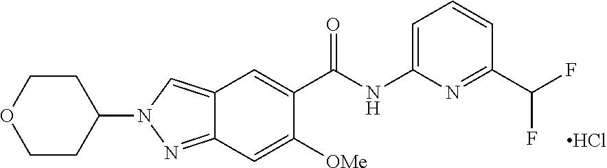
C1([OMe])=CC2=NN(C3CCOCC3)C=C2C=C1C(NC1=CC=CC(C(F)F)=N1)=O.Cl
